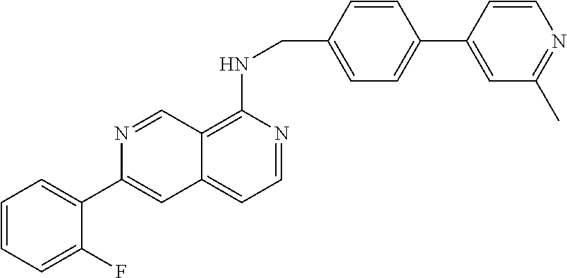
C12=C(NCC3=CC=C(C4=CC(C)=NC=C4)C=C3)N=CC=C1C=C(C1=CC=CC=C1F)N=C2
